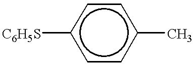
[C6H5S]c1ccc(C)cc1
